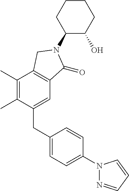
C1(C)=C(C)C(CC2=CC=C(N3N=CC=C3)C=C2)=CC2=C1CN(C1C(O)CCCC1)C2=O
